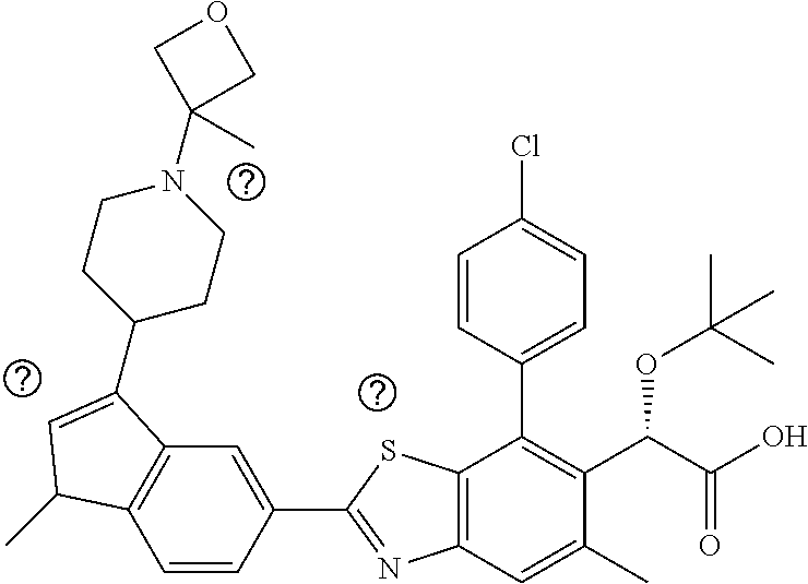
C1=CC(C2=NC3=C(S2)C(C2=CC=C(Cl)C=C2)=C(C(C(O)=O)OC(C)(C)C)C(C)=C3)=CC2=C1C(C)C=C2C1CCN(C2(C)COC2)CC1
